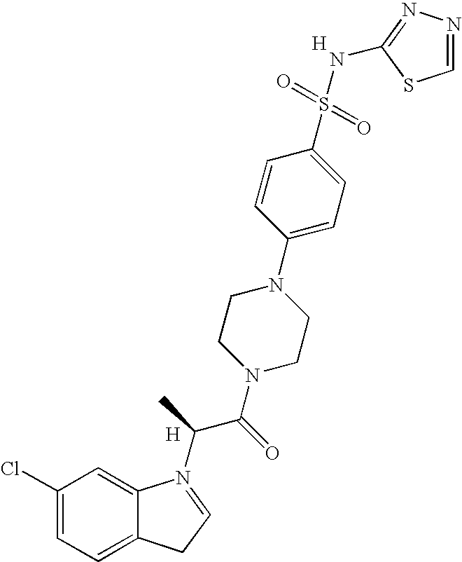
[H].C1(Cl)=CC=C2C(=C1)N(C(C(=O)N1CCN(C3=CC=C(S(=O)(=O)NC4=NN=CS4)C=C3)CC1)C)=CC2.[H]
